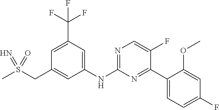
C1(NC2=NC=C(F)C(C3=CC=C(F)C=C3OC)=N2)=CC(C(F)(F)F)=CC(CS(C)(=N)=O)=C1
